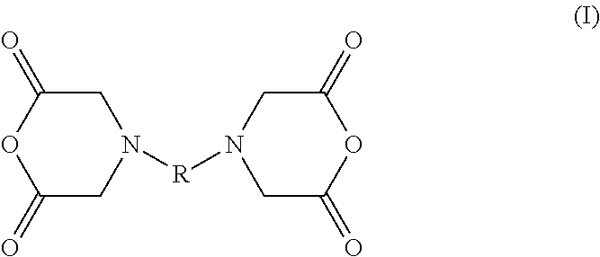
C1C(=O)OC(=O)CN1[R]N1CC(=O)OC(=O)C1
